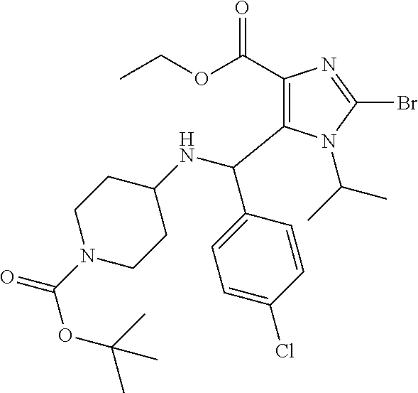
C1(C(OCC)=O)=C(C(NC2CCN(C(=O)OC(C)(C)C)CC2)C2=CC=C(Cl)C=C2)N(C(C)C)C(Br)=N1
